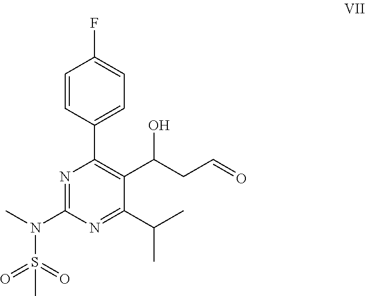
FC1=CC=C(C2=C(C(CC=O)O)C(C(C)C)=NC(N(C)S(=O)(=O)C)=N2)C=C1
